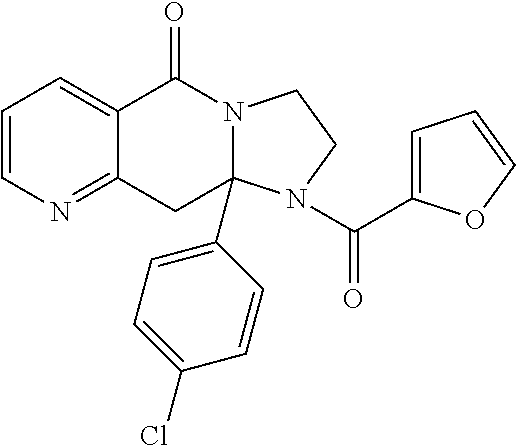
C1=CN=C2C(=C1)C(=O)N1CCN(C(=O)C3=CC=CO3)C1(C1=CC=C(Cl)C=C1)C2
